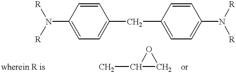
C1=CC(N([R])[R])=CC=C1CC1=CC=C(N([R])[R])C=C1.CC1CO1
